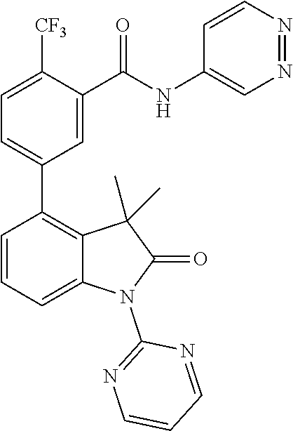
C1=C([CF3])C(C(NC2=CN=NC=C2)=O)=CC(C2=C3C(=CC=C2)N(C2=NC=CC=N2)C(=O)C3(C)C)=C1
